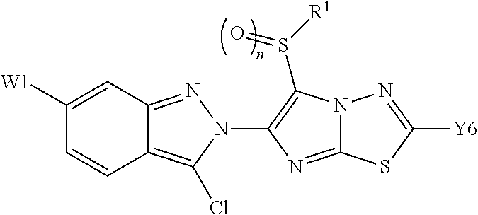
C12=C(Cl)N(C3=C(S([R1])=O)N4C(=N3)SC([Y6])=N4)N=C1C=C([W1])C=C2
